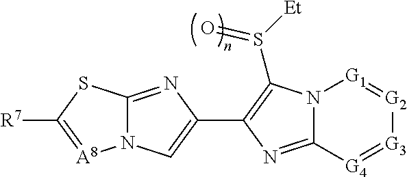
N12C(=NC(C3=C(S([Et])=O)N4C(=N3)[G4]=[G3][G2]=[G1]4)=C1)SC([R7])=[A8]2
